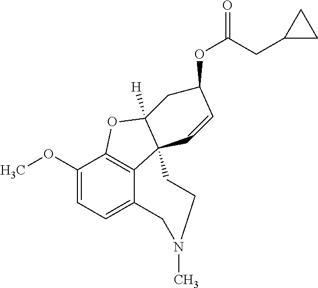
C1(OC)=CC=C2C3=C1OC1([H])C3(CCN(C)C2)C=CC(OC(=O)CC2CC2)C1
